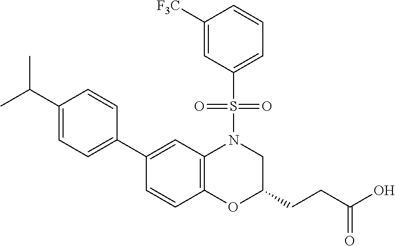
C1(C2=CC=C(C(C)C)C=C2)=CC2=C(C=C1)OC(CCC(O)=O)CN2S(=O)(=O)C1=CC=CC([F3C])=C1
